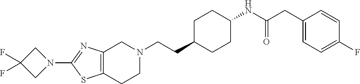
C12=C(CCN(CCC3CCC(NC(CC4=CC=C(F)C=C4)=O)CC3)C1)SC(N1CC(F)(F)C1)=N2
